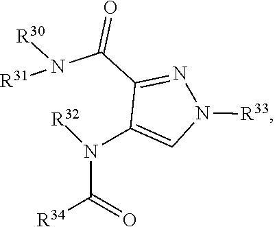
[R34]C(=O)N(C1=CN([R33])N=C1C(N([R30])[R31])=O)[R32]
